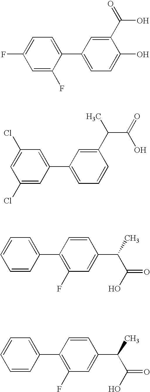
C1=C(C2=CC=C(O)C(C(O)=O)=C2)C(F)=CC(F)=C1.C1=C(C2=CC=CC(C(C(O)=O)C)=C2)C=C(Cl)C=C1Cl.C1=C(C2=C(F)C=C(C(C(=O)O)C)C=C2)C=CC=C1.C1=C(C2=C(F)C=C(C(C(=O)O)C)C=C2)C=CC=C1
